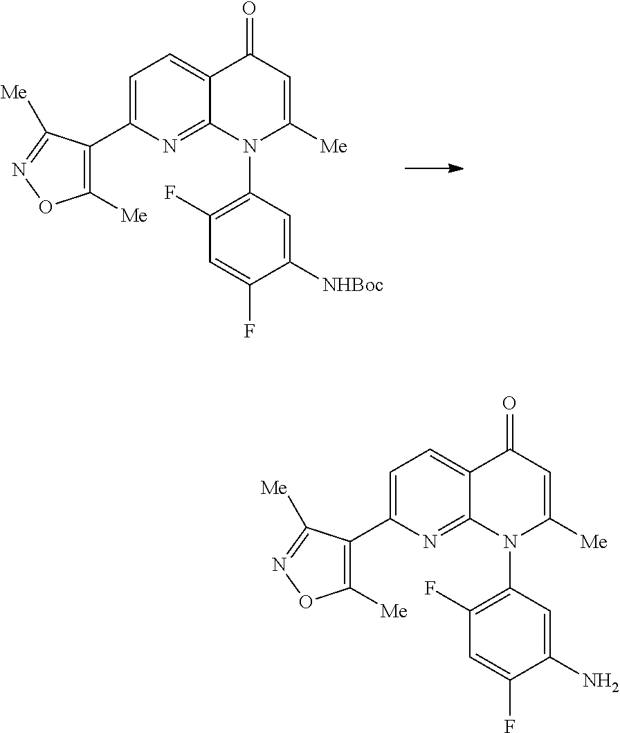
C1=C(C2=C([Me])ON=C2[Me])N=C2C(=C1)C(=O)C=C([Me])N2C1=C(F)C=C(F)C([NHBoc])=C1.C1=C(C2=C([Me])ON=C2[Me])N=C2C(=C1)C(=O)C=C([Me])N2C1=C(F)C=C(F)C(N)=C1
